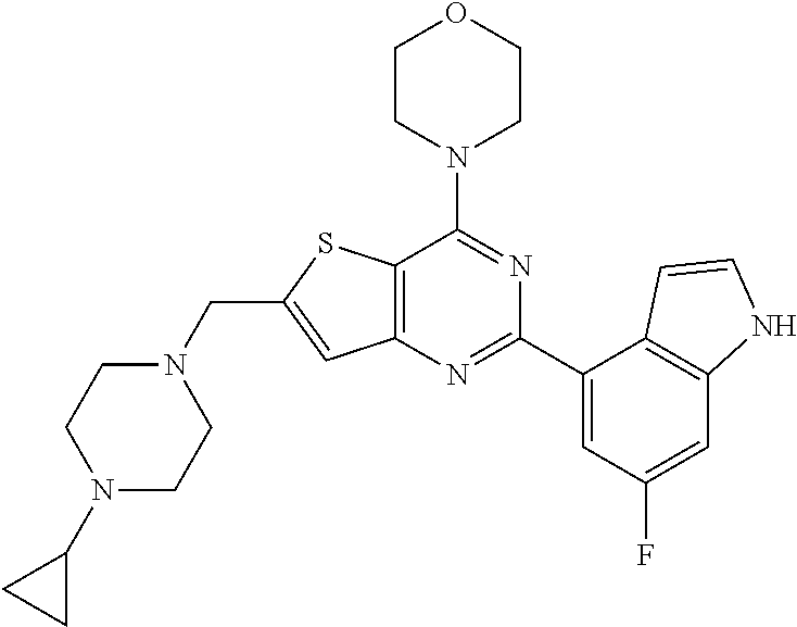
C12=C(N=C(C3=CC(F)=CC4=C3C=CN4)N=C1N1CCOCC1)C=C(CN1CCN(C3CC3)CC1)S2
